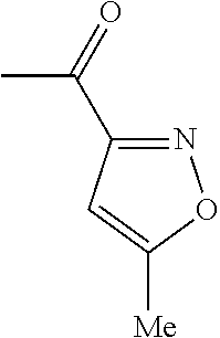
CC(C1=NOC([Me])=C1)=O
